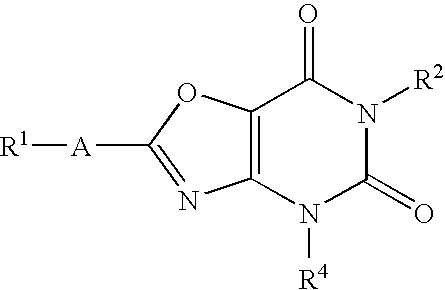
C12=C(OC([A][R1])=N1)C(=O)N([R2])C(=O)N2[R4]
